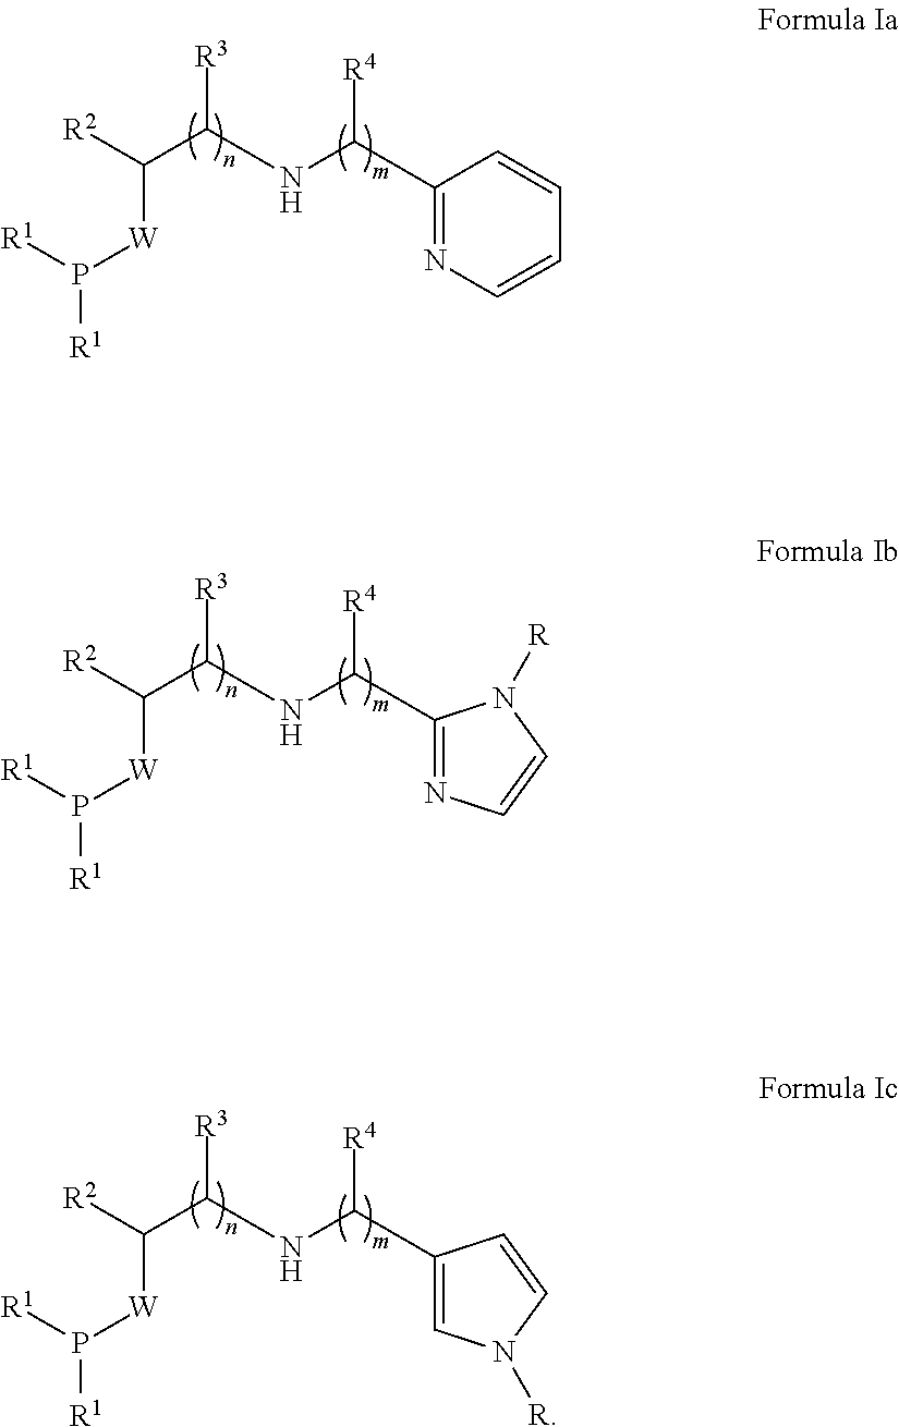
C1(C(NC(C([R2])[W]P([R1])[R1])[R3])[R4])=NC=CC=C1.C1(C(NC(C([R2])[W]P([R1])[R1])[R3])[R4])=NC=CN1[R].C1(C(NC(C([R2])[W]P([R1])[R1])[R3])[R4])=CN([R])C=C1
